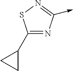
C1(C2CC2)=NC(->C)=NS1
